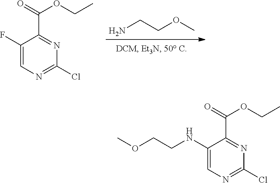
NCCOC.C1(F)=CN=C(Cl)N=C1C(OCC)=O.C1(NCCOC)=CN=C(Cl)N=C1C(OCC)=O
